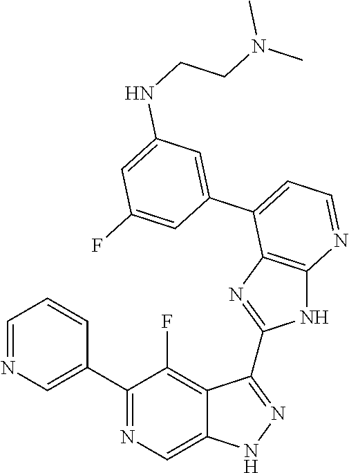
C1=NC=C(C2=NC=C3C(=C2F)C(C2=NC4=C(N2)N=CC=C4C2=CC(NCCN(C)C)=CC(F)=C2)=NN3)C=C1
